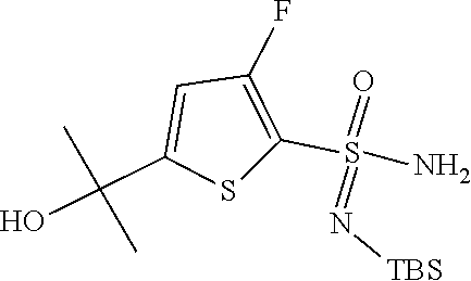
S(=N[TBS])(=O)(C1=C(F)C=C(C(O)(C)C)S1)N
